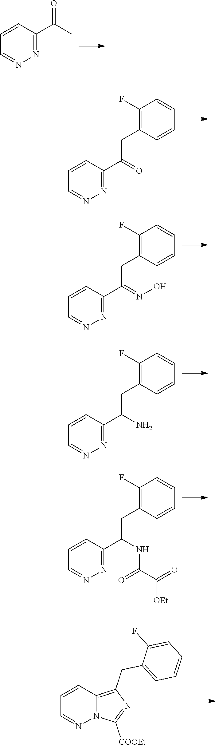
C1=CC(C(C)=O)=NN=C1.C1=CC(C(=O)CC2=C(F)C=CC=C2)=NN=C1.C1=CC(C(=NO)CC2=C(F)C=CC=C2)=NN=C1.C1=CC(C(N)CC2=C(F)C=CC=C2)=NN=C1.C1=CC(C(NC(C(=O)[OEt])=O)CC2=C(F)C=CC=C2)=NN=C1.C1=CC2=C(CC3=CC=CC=C3F)N=C([COOEt])N2N=C1
